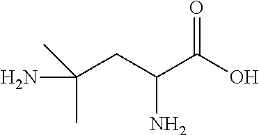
OC(C(CC(C)(N)C)N)=O
